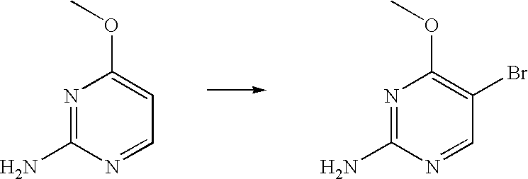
N1=C(N)N=CC=C1OC.N1=C(N)N=CC(Br)=C1OC
